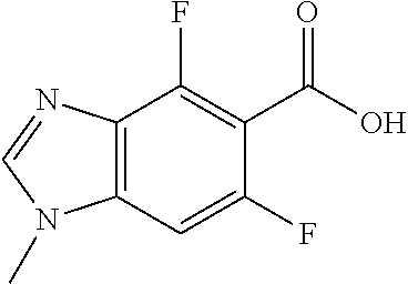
C12=C(C=C(F)C(C(O)=O)=C1F)N(C)C=N2
